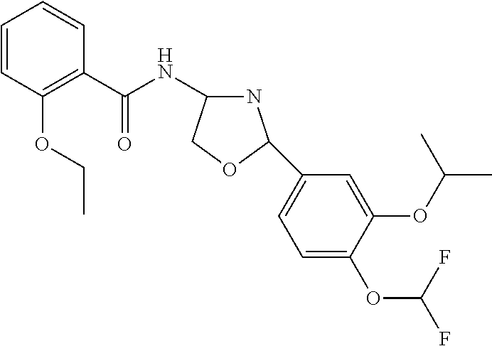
C1=CC(OCC)=C(C(NC2NC(C3=CC=C(OC(F)F)C(OC(C)C)=C3)OC2)=O)C=C1
